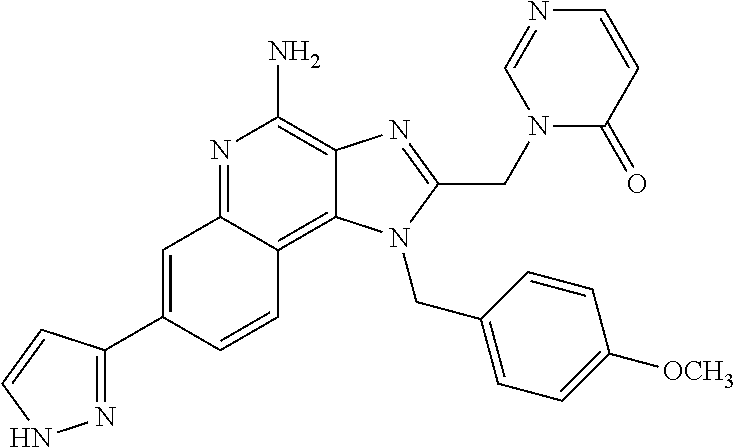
C1=C(C2=NNC=C2)C=CC2=C3C(=C(N)N=C12)N=C(CN1C(=O)C=CN=C1)N3CC1=CC=C([OCH3])C=C1
